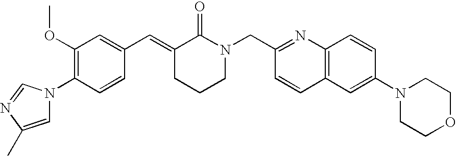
C1=CC(N2C=C(C)N=C2)=C(OC)C=C1C=C1CCCN(CC2=NC3=C(C=C2)C=C(N2CCOCC2)C=C3)C1=O
